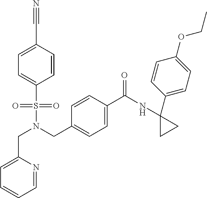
C1=CC(C#N)=CC=C1S(N(CC1=CC=C(C(=O)NC2(C3=CC=C(OCC)C=C3)CC2)C=C1)CC1=CC=CC=N1)(=O)=O
